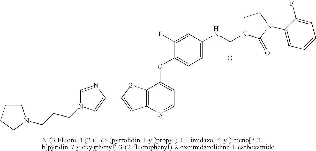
C12=C(N=CC=C1OC1=CC=C(NC(=O)N3CCN(C4=CC=CC=C4F)C3=O)C=C1F)C=C(C1=CN(CCCN3CCCC3)C=N1)S2
